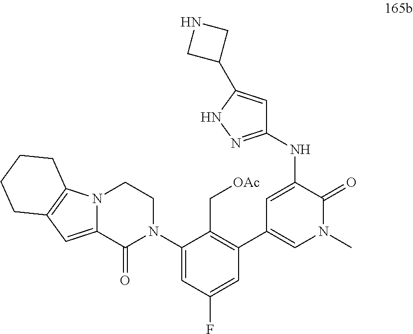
C1(N2CCN3C(=CC4=C3CCCC4)C2=O)=CC(F)=CC(C2=CN(C)C(=O)C(NC3=NNC(C4CNC4)=C3)=C2)=C1C[OAc]
